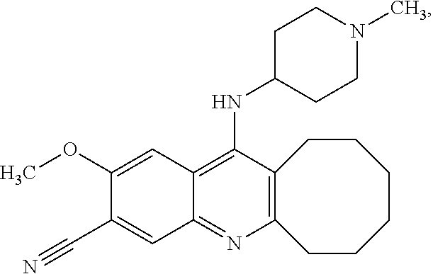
C12=C(N=C3C(=C1NC1CCN(C)CC1)C=C(OC)C(C#N)=C3)CCCCCC2
